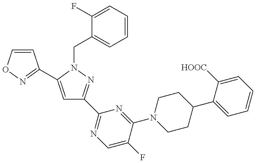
C1=CON=C1C1=CC(C2=NC=C(F)C(N3CCC(C4=CC=CC=C4[HOOC])CC3)=N2)=NN1CC1=CC=CC=C1F
